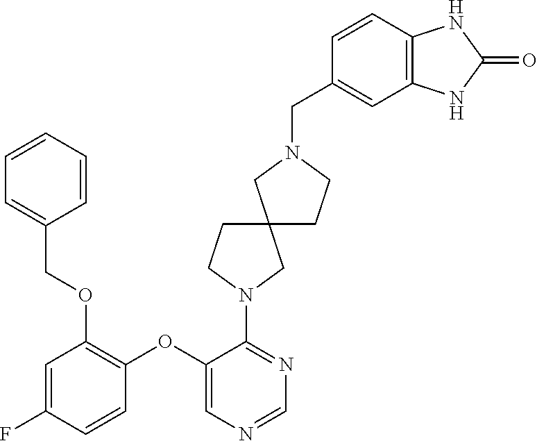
C1=C(F)C=CC(OC2=CN=CN=C2N2CC3(CC2)CCN(CC2=CC4=C(C=C2)NC(=O)N4)C3)=C1OCC1=CC=CC=C1
